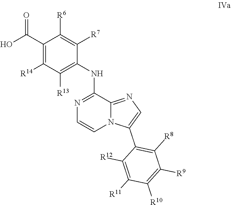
C1([R14])=C(C(O)=O)C([R6])=C([R7])C(NC2=NC=CN3C2=NC=C3C2=C([R8])C([R9])=C([R10])C([R11])=C2[R12])=C1[R13]
